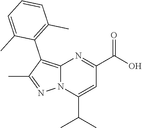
N12C(=C(C3=C(C)C=CC=C3C)C(C)=N1)N=C(C(O)=O)C=C2C(C)C
